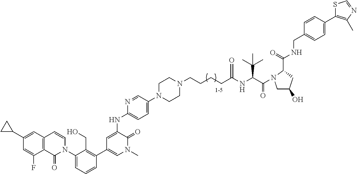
C12=C(C=C(C3CC3)C=C1F)C=CN(C1=CC=CC(C3=CN(C)C(=O)C(NC4=CC=C(N5CCN(CCCCC(NC(C(=O)N6CC(O)CC6C(NCC6=CC=C(C7=C(C)N=CS7)C=C6)=O)C(C)(C)C)=O)CC5)C=N4)=C3)=C1CO)C2=O
